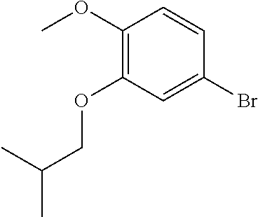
C1(Br)=CC(OCC(C)C)=C(OC)C=C1
